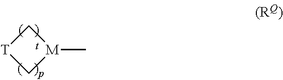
[T]1C[M](C)C1
